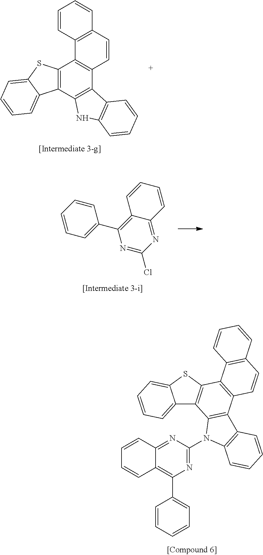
C12=CC=CC=C1SC1=C2C2=C(C3=C1C1=C(C=C3)C=CC=C1)C1=C(N2C2=NC(C3=CC=CC=C3)=C3C(=N2)C=CC=C3)C=CC=C1.C12=C(C3=C(C4=C1C1=C(C=C4)C=CC=C1)C1=C(N3)C=CC=C1)C1=CC=CC=C1S2.C1=CC2=C(C3=CC=CC=C3)N=C(Cl)N=C2C=C1
